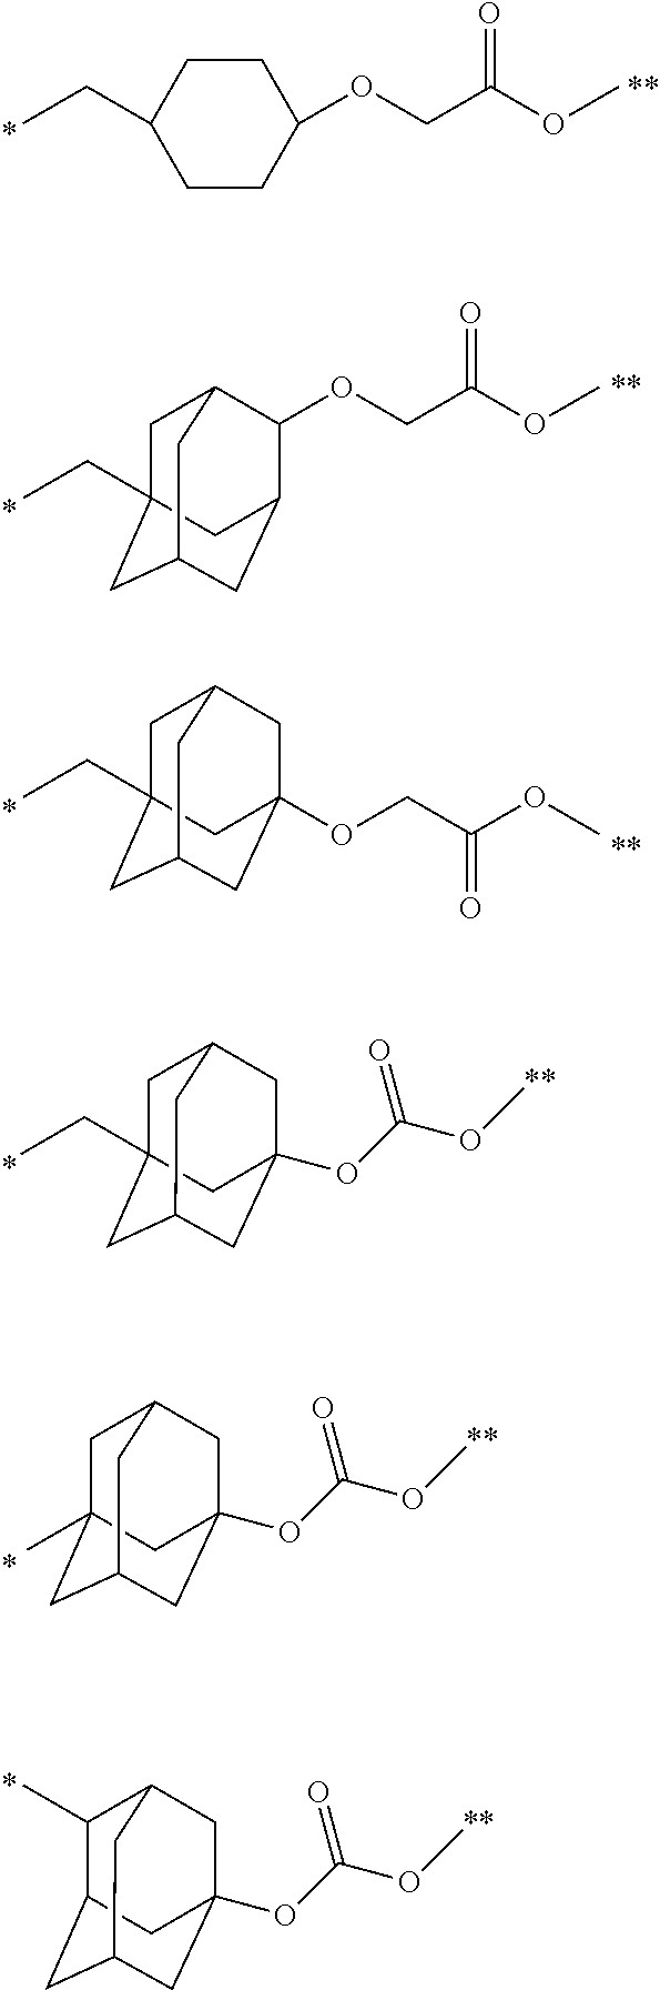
C1CC(CC)CCC1OCC(OC)=O.C(C)C12CC3C(OCC(OC)=O)C(CC(C1)C3)C2.C(C)C12CC3CC(OCC(=O)OC)(CC(C1)C3)C2.C1C2(CC)CC3CC(OC(OC)=O)(CC1C3)C2.C1C2(C)CC3CC(OC(OC)=O)(CC1C3)C2.C1(C)C2CC3CC(OC(OC)=O)(CC1C3)C2
